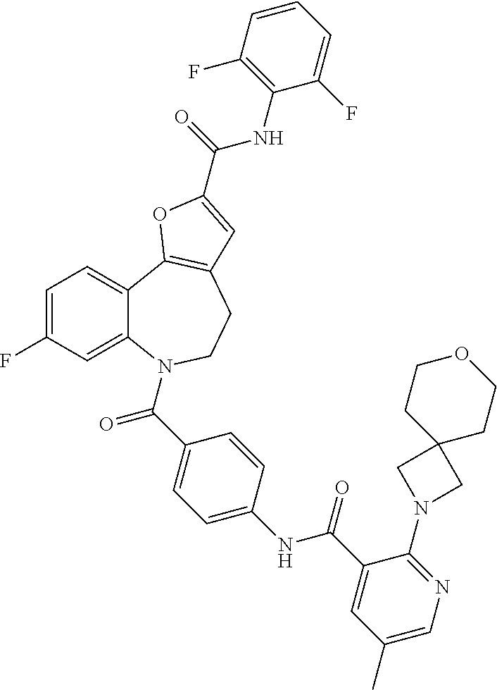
C1=C(F)C=C2C(=C1)C1=C(CCN2C(=O)C2=CC=C(NC(=O)C3=CC(C)=CN=C3N3CC4(C3)CCOCC4)C=C2)C=C(C(NC2=C(F)C=CC=C2F)=O)O1
